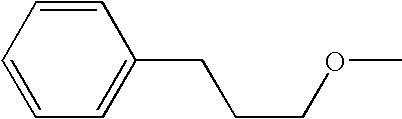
C1=CC=CC=C1CCCOC
